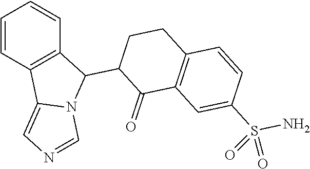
C1=CC2=C(C=C1)C(C1C(=O)C3=C(CC1)C=CC(S(N)(=O)=O)=C3)N1C2=CN=C1
